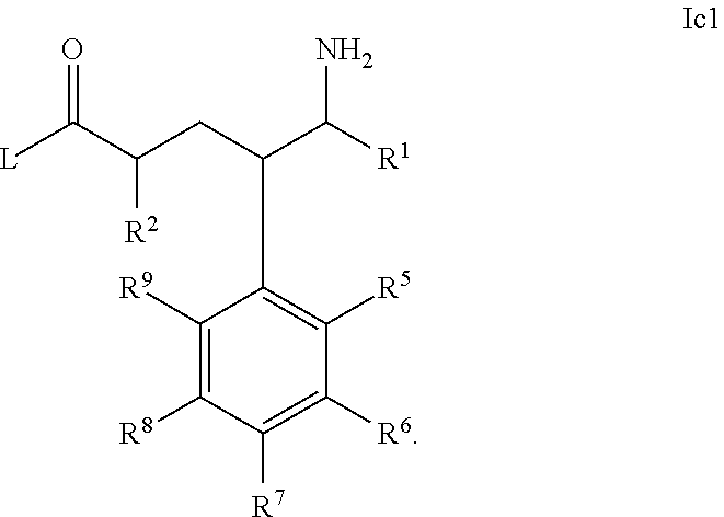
C1([R5])=C(C(CC([R2])C([L])=O)C([R1])N)C([R9])=C([R8])C([R7])=C1[R6]
